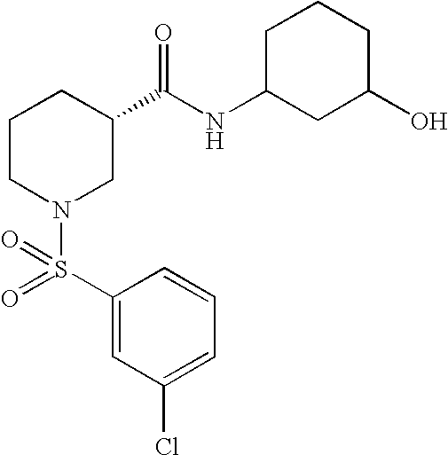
C1=CC(S(=O)(N2CC(C(NC3CC(O)CCC3)=O)CCC2)=O)=CC(Cl)=C1
